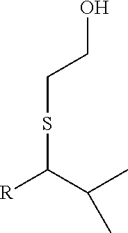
[R]C(C(C)C)SCCO
